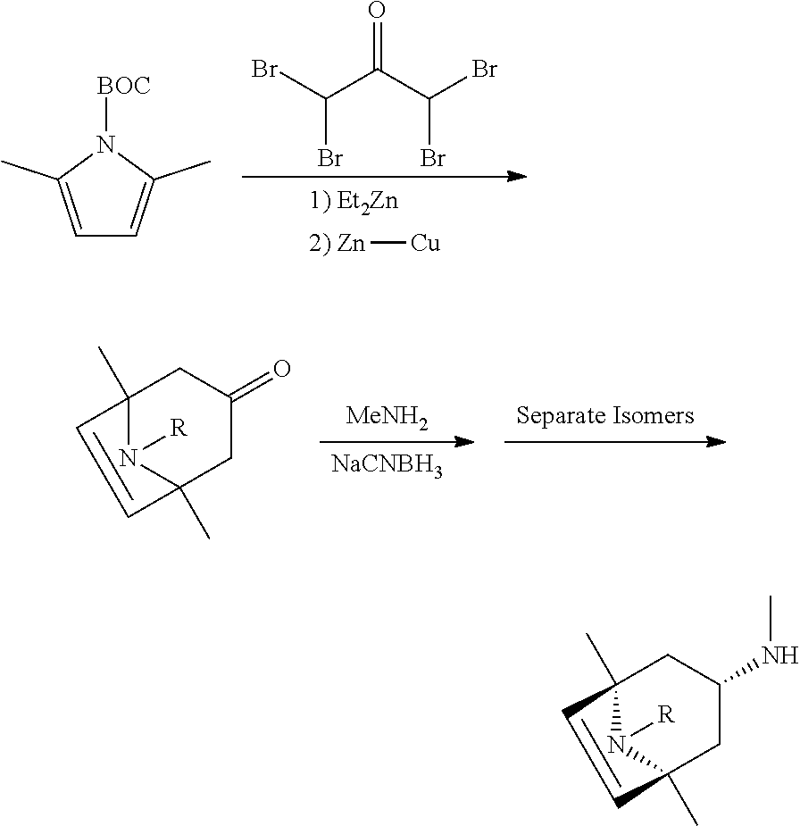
[2) Zn][Cu].O=C(C(Br)Br)C(Br)Br.C1=C(C)N([BOC])C(C)=C1.[MeNH2].[NaCNBH3].[Separate Isomers].C12(C)N([R])C(C)(CC(=O)C1)C=C2.C12(C)N([R])C(C)(CC(NC)C1)C=C2
